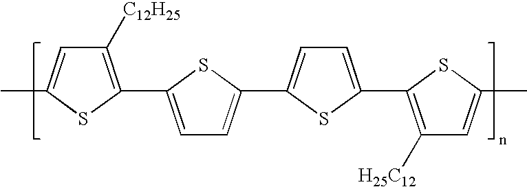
C1=C(C2=C([C12H25])C=C(C)S2)SC(C2=CC=C(C3=C([H25C12])C=C(C)S3)S2)=C1
